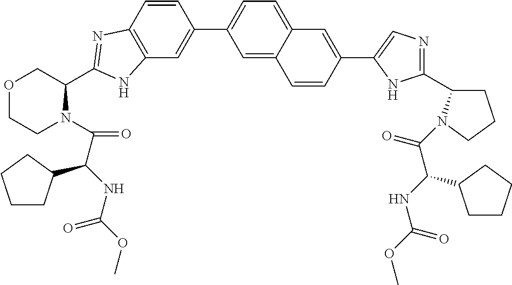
C12=C(C=CC(C3=CC=C4C(=C3)C=CC(C3=CN=C(C5CCCN5C(C(NC(=O)OC)C5CCCC5)=O)N3)=C4)=C1)N=C(C1COCCN1C(C(NC(OC)=O)C1CCCC1)=O)N2
